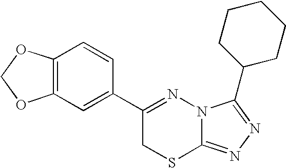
C12=C(C=C(C3=NN4C(=NN=C4C4CCCCC4)SC3)C=C1)OCO2
